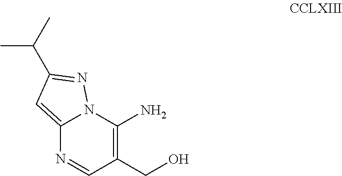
C1(N)=C(CO)C=NC2=CC(C(C)C)=NN12
